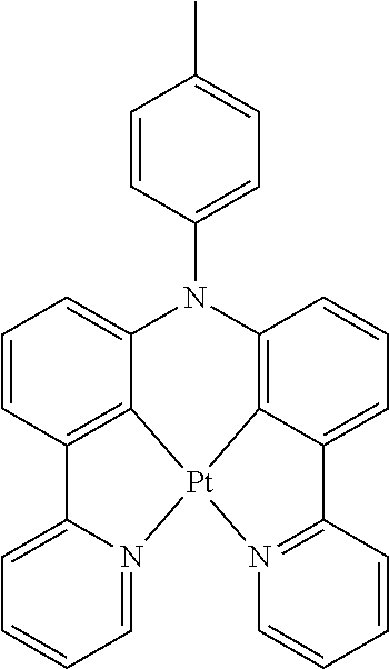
C12=C3C=CC=C1C1=N(C=CC=C1)[Pt]21C2=C(C=CC=C2N3C2=CC=C(C)C=C2)C2=CC=CC=N21
